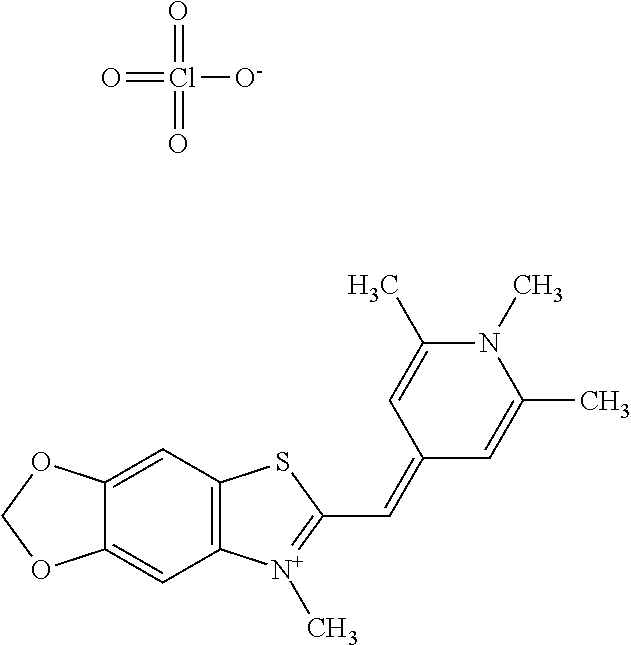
C12=C(C=C3C(=C1)OCO3)SC(C=C1C=C(C)N(C)C(C)=C1)=[N+]2C.O=Cl(=O)([O-])=O
